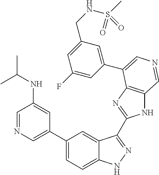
C1(C2=CN=CC(NC(C)C)=C2)=CC=C2C(=C1)C(C1=NC3=C(N1)C=NC=C3C1=CC(CNS(C)(=O)=O)=CC(F)=C1)=NN2
